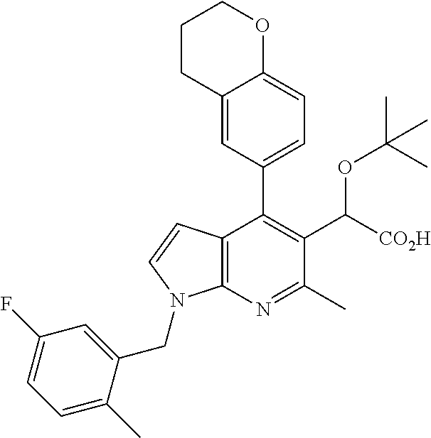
C12=CC(C3=C(C([CO2H])OC(C)(C)C)C(C)=NC4=C3C=CN4CC3=CC(F)=CC=C3C)=CC=C1OCCC2
